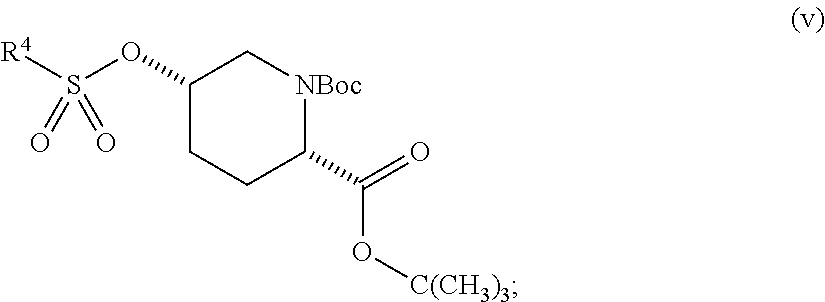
C1(OS([R4])(=O)=O)CCC(C(=O)O[C(CH3)3])[NBoc]C1
